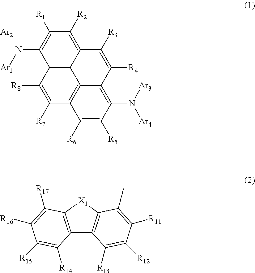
C12=C3C(=C([R2])C([R1])=C1N[Ar1])C([R3])=C([R4])C1=C(N([Ar3])[Ar4])C([R5])=C([R6])C(=C31)C([R7])=C2[R8].[Ar2].C12=C([X1]C3=C1C([R13])=C([R12])C([R11])=C3C)C([R17])=C([R16])C([R15])=C2[R14]
